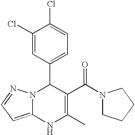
C1(Cl)=CC(C2N3C(=CC=N3)NC(C)=C2C(=O)N2CCCC2)=CC=C1Cl
